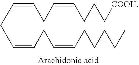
C(CC=CCC=CCCCCC)=CCC=CCCC[COOH]
